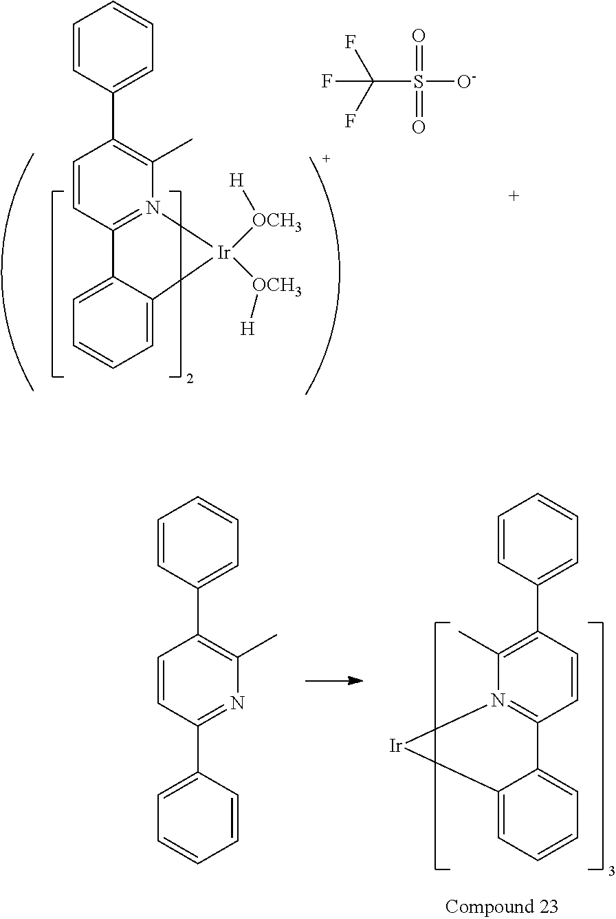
C1=CC2=N(C(C)=C1C1=CC=CC=C1)[Ir]([OCH3][H])([OCH3][H])C1=CC=CC=C21.C(S([O-])(=O)=O)(F)(F)F.C1=CC2=N(C(C)=C1C1=CC=CC=C1)[Ir]C1=CC=CC=C21.C1=CC(C2=CC=CC=C2)=NC(C)=C1C1=CC=CC=C1
